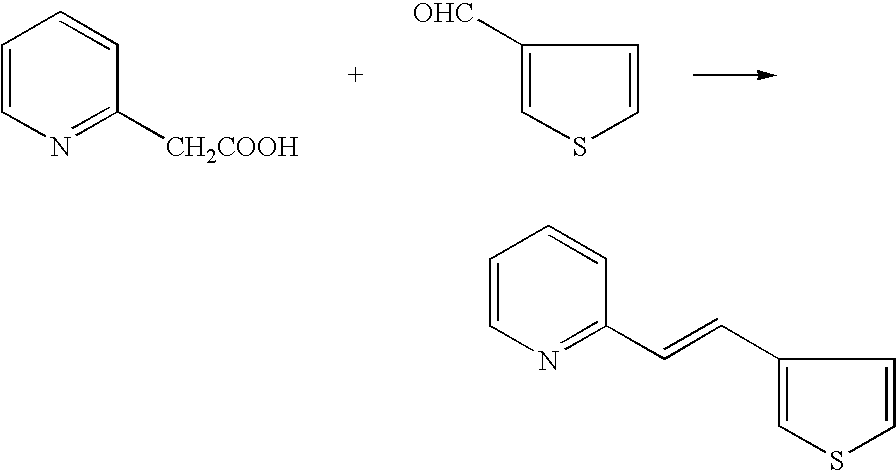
C1=CN=C([CH2COOH])C=C1.C1([OHC])=CSC=C1.C1=CN=C(C=CC2=CSC=C2)C=C1
